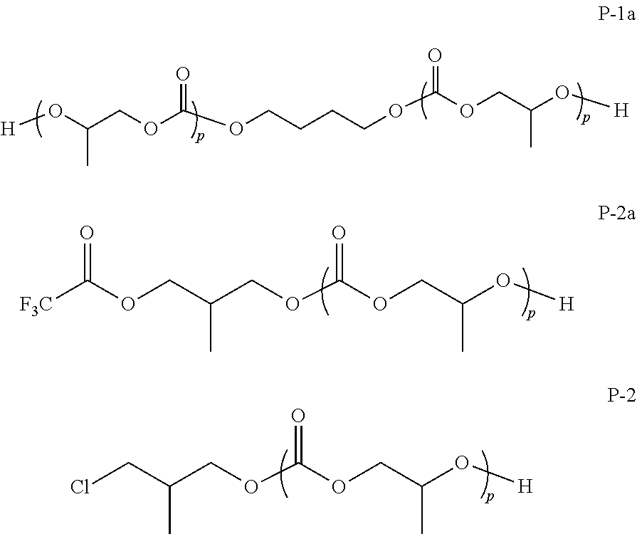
[F3C]C(OCC(COC(OCC(O[H])C)=O)C)=O.ClCC(COC(OCC(O[H])C)=O)C.C(OCC(C)O[H])(=O)OCCCCOC(=O)OCC(C)O[H]
